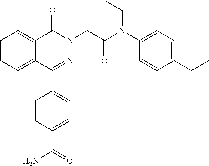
C1=CC=C2C(=C1)C(=O)N(CC(=O)N(C1=CC=C(CC)C=C1)CC)N=C2C1=CC=C(C(N)=O)C=C1
